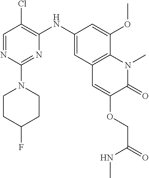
C1=NC(N2CCC(F)CC2)=NC(NC2=CC3=C(C(OC)=C2)N(C)C(=O)C(OCC(NC)=O)=C3)=C1Cl
